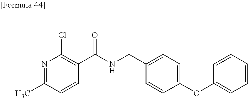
N1=C(C)C=CC(C(NCC2=CC=C(OC3=CC=CC=C3)C=C2)=O)=C1Cl
